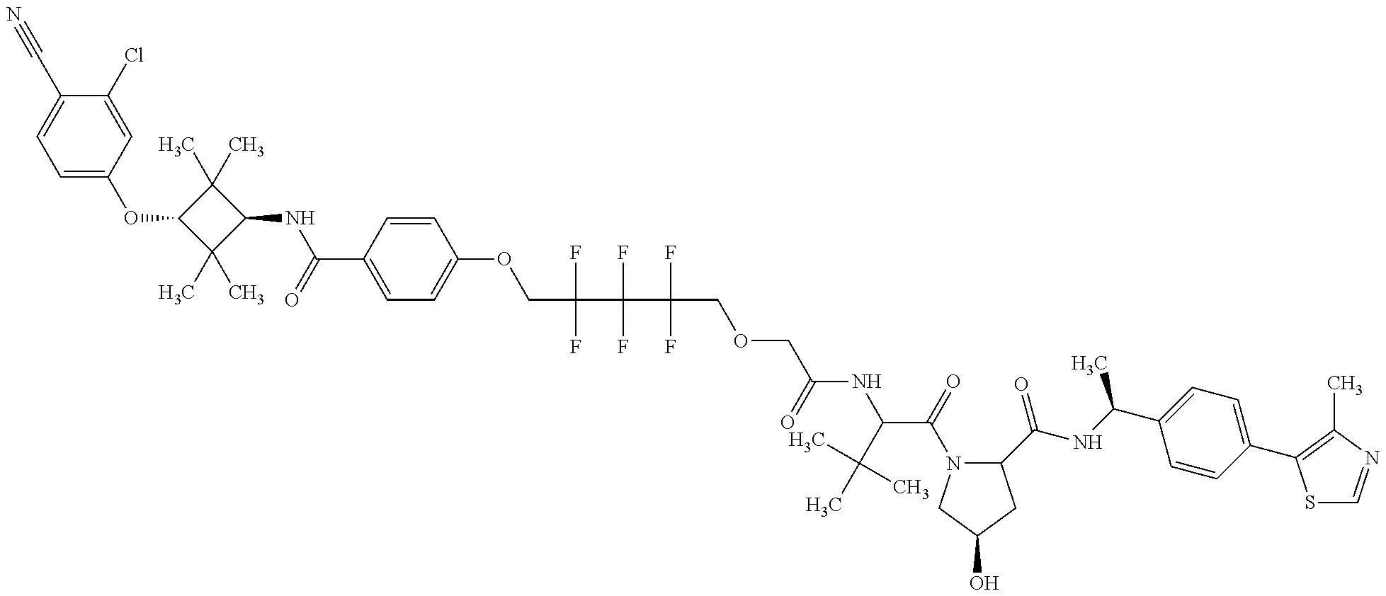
C1=C(OC2C(C)(C)C(NC(=O)C3=CC=C(OCC(C(C(F)(F)COCC(=O)NC(C(C)(C)C)C(=O)N4C(C(=O)NC(C)C5=CC=C(C6=C(C)N=CS6)C=C5)CC(O)C4)(F)F)(F)F)C=C3)C2(C)C)C=C(Cl)C(C#N)=C1
